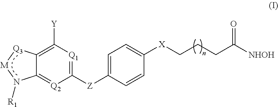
C1([Z]C2=CC=C([X]CCCC([NHOH])=O)C=C2)=[Q1]C([Y])=C2C(=[Q2]1)N([R1])[M][Q3]2
